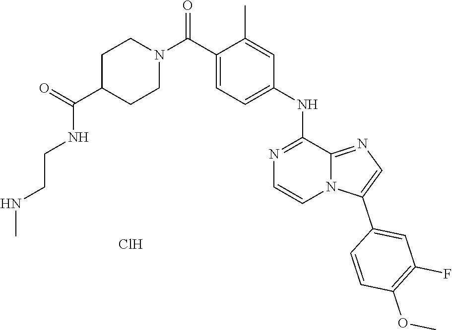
N12C=CN=C(NC3=CC=C(C(N4CCC(C(NCCNC)=O)CC4)=O)C(C)=C3)C1=NC=C2C1=CC(F)=C(OC)C=C1.Cl
